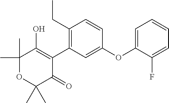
C1(C)(C)OC(C)(C)C(=O)C(C2=C(CC)C=CC(OC3=CC=CC=C3F)=C2)=C1O
